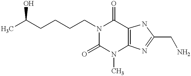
CC(CCCCN1C(=O)C2=C(N(C)C1=O)N=C(CN)N2)O
